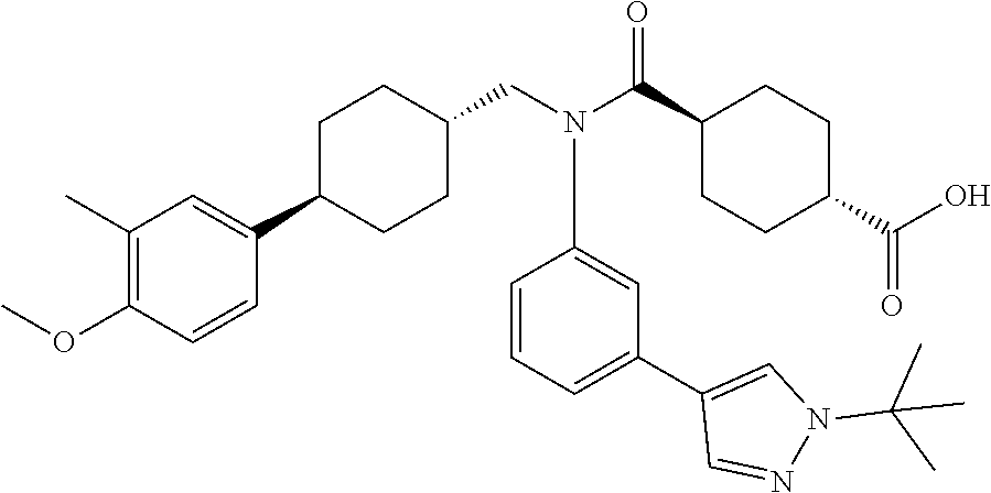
C1(C(N(CC2CCC(C3=CC(C)=C(OC)C=C3)CC2)C2=CC(C3=CN(C(C)(C)C)N=C3)=CC=C2)=O)CCC(C(O)=O)CC1
